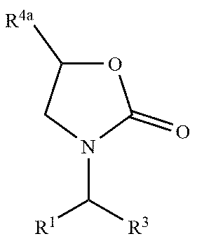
C1([R4a])OC(=O)N(C([R3])[R1])C1
